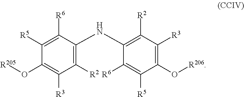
C1([R5])=C([R6])C(NC2=C([R2])C([R3])=C(O[R206])C([R5])=C2[R6])=C([R2])C([R3])=C1O[R205]
